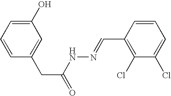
C1(O)=CC=CC(CC(=O)NN=CC2=C(Cl)C(Cl)=CC=C2)=C1
